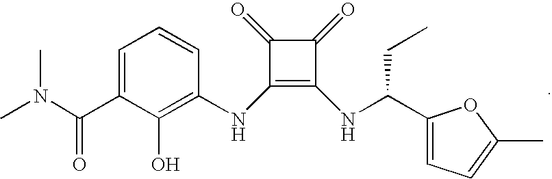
C1=C(C(N(C)C)=O)C(O)=C(NC2=C(NC(C3=CC=C(C)O3)CC)C(=O)C2=O)C=C1
